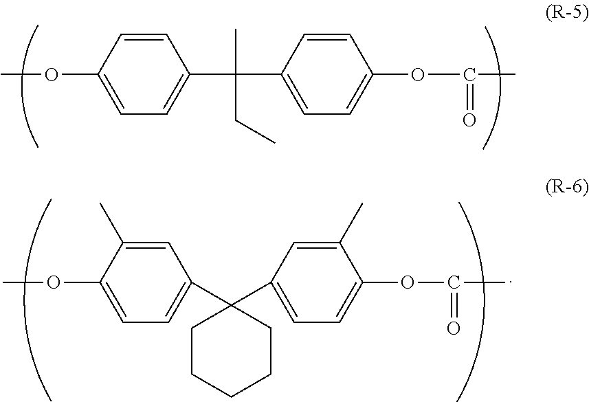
C1=CC(OC)=CC=C1C(C1=CC=C(OC(C)=O)C=C1)(C)CC.COC1=CC=C(C2(C3=CC=C(OC(C)=O)C(C)=C3)CCCCC2)C=C1C
